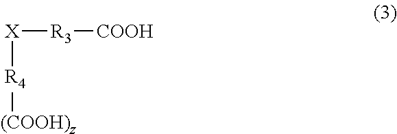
[X]([R3][COOH])[R4][(COOH)z]
